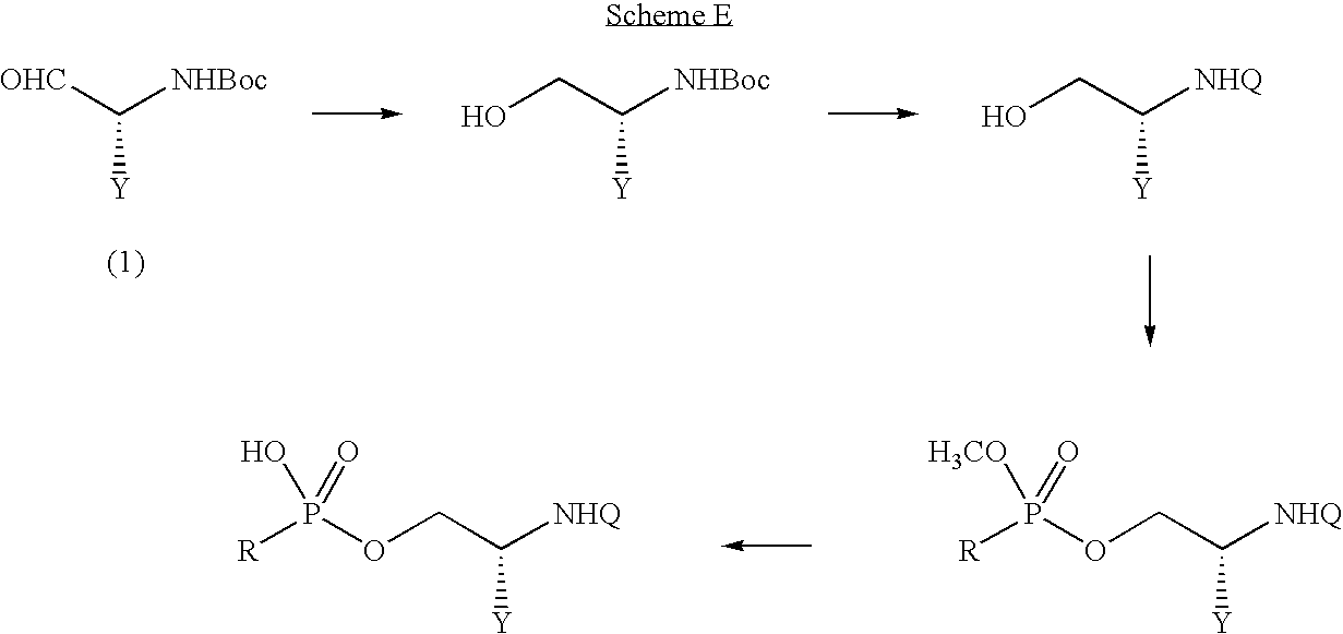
[OHC]C([NHBoc])[Y].C(C([NHBoc])[Y])O.C(C([NHQ])[Y])O.C(C([NHQ])[Y])OP(=O)(O)[R].C(C([NHQ])[Y])OP(=O)([H3CO])[R]
